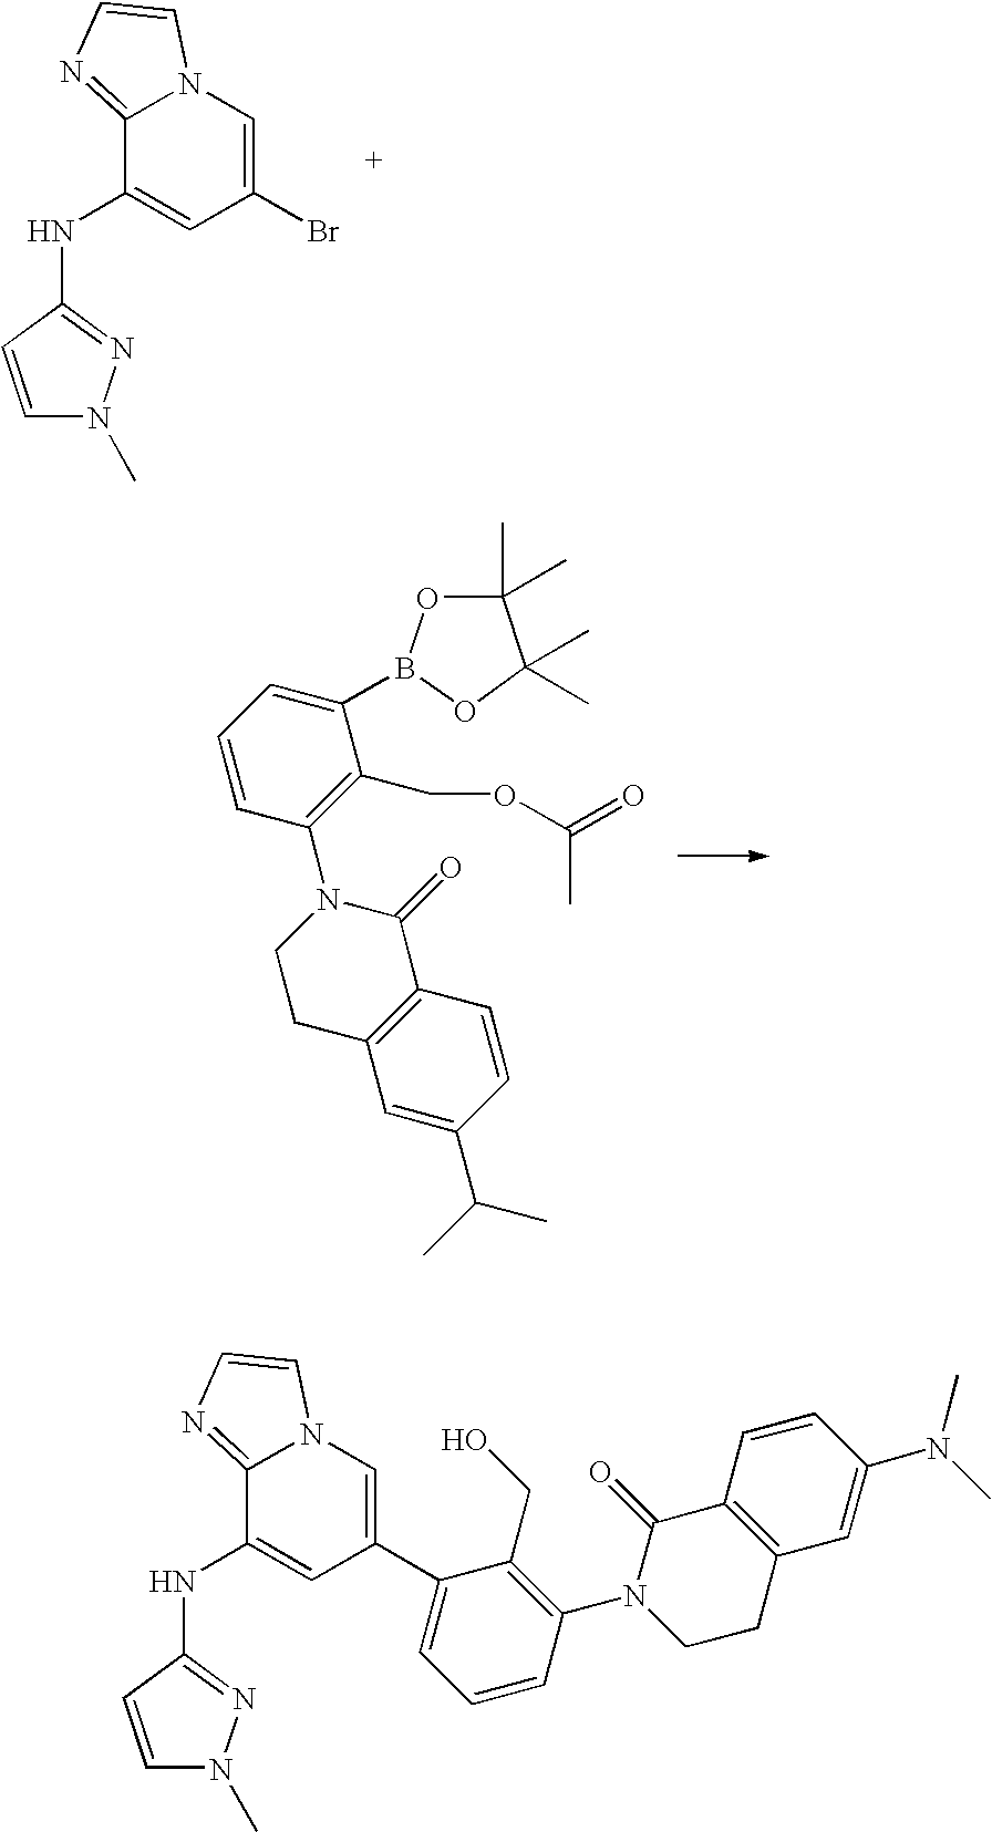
C1(Br)=CN2C(=NC=C2)C(NC2=NN(C)C=C2)=C1.C1(C)(C)OB(C2=CC=CC(N3CCC4=C(C3=O)C=CC(C(C)C)=C4)=C2COC(C)=O)OC1(C)C.C1=CC(NC2=CC(C3=CC=CC(N4CCC5=C(C4=O)C=CC(N(C)C)=C5)=C3CO)=CN3C2=NC=C3)=NN1C
